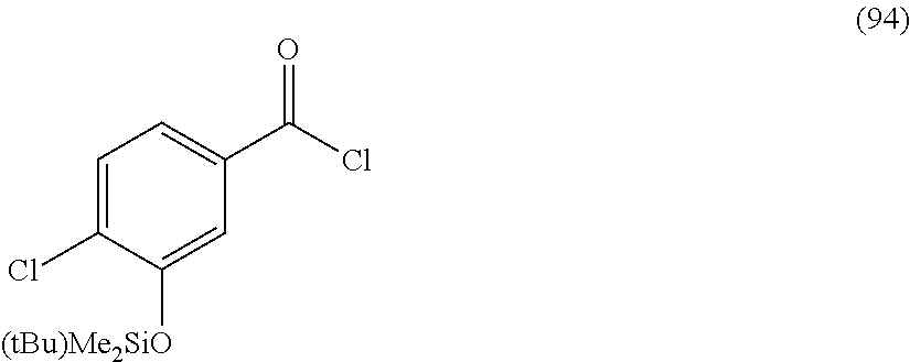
C1=C(Cl)C([(tBu)Me2SiO])=CC(C(Cl)=O)=C1
